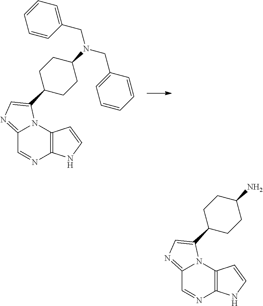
C1=CC=CC(CN(CC2=CC=CC=C2)C2CCC(C3=CN=C4C=NC5=C(N43)C=CN5)CC2)=C1.NC1CCC(C2=CN=C3C=NC4=C(N32)C=CN4)CC1
